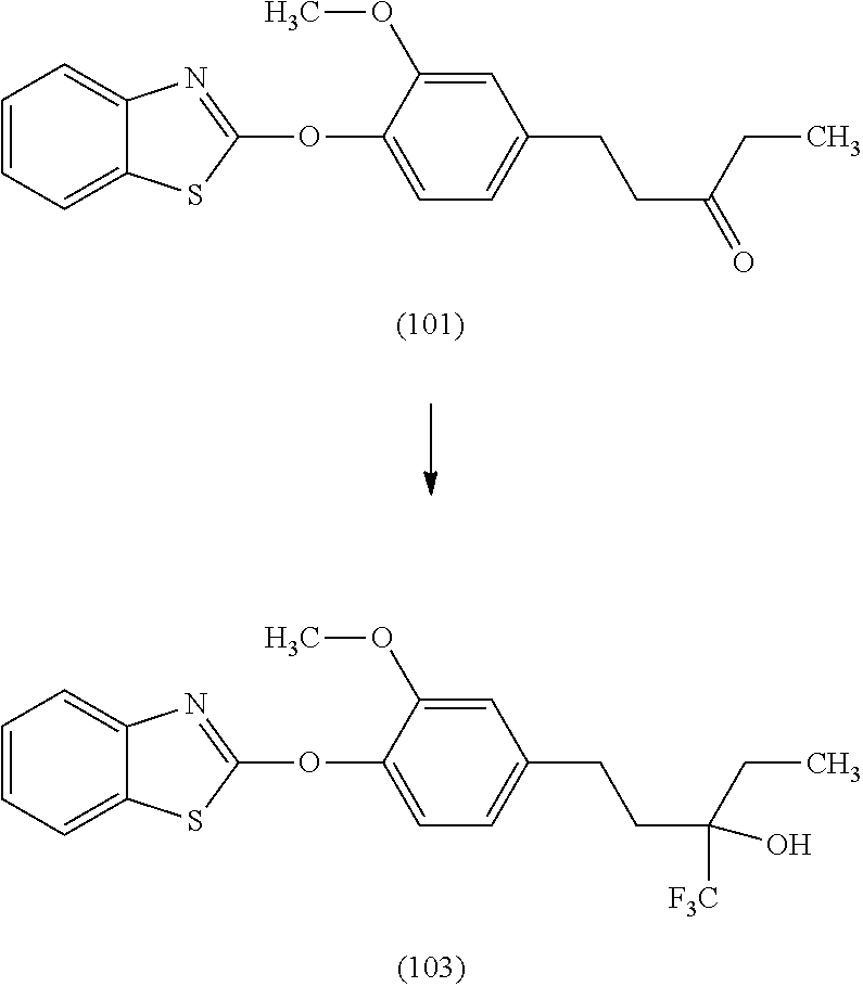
C1=C2C(=CC=C1)SC(OC1=CC=C(CCC(=O)CC)C=C1OC)=N2.C1=C2C(=CC=C1)SC(OC1=CC=C(CCC(CC)([F3C])O)C=C1OC)=N2
